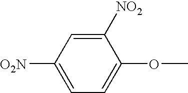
C1([NO2])=CC([O2N])=CC=C1OC
